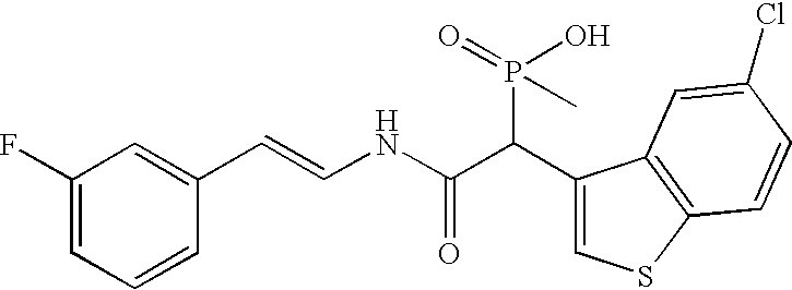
C1(F)=CC=CC(C=CNC(C(C2=CSC3=C2C=C(Cl)C=C3)P(O)(C)=O)=O)=C1
